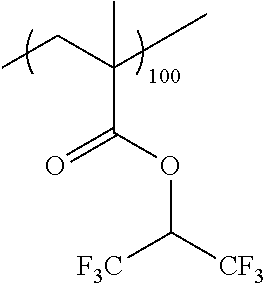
C(C(CC)(C)C)(OC([F3C])[CF3])=O
